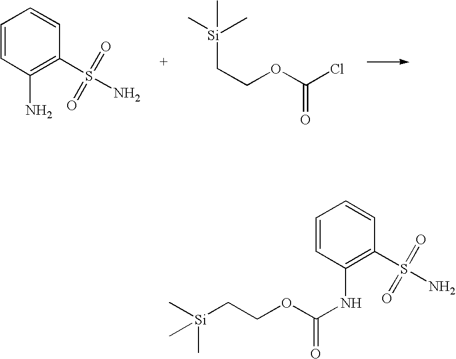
C1=CC(N)=C(S(N)(=O)=O)C=C1.C(COC(Cl)=O)[Si](C)(C)C.C1=CC(NC(OCC[Si](C)(C)C)=O)=C(S(N)(=O)=O)C=C1
